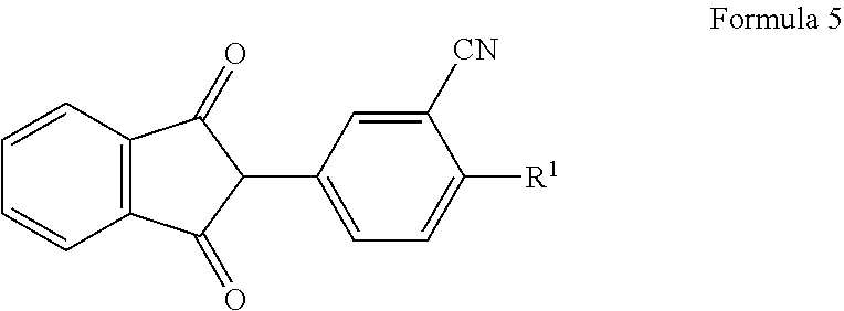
C1=CC=CC2=C1C(=O)C(C1=CC=C([R1])C([CN])=C1)C2=O
